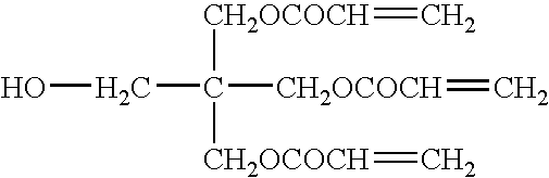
OCC([CH2OCOCH]=C)([CH2OCOCH]=C)[CH2OCOCH]=C
